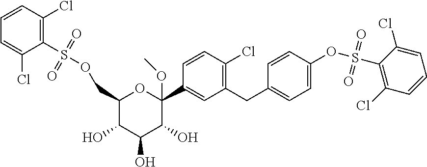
C1(COS(C2=C(Cl)C=CC=C2Cl)(=O)=O)C(O)C(O)C(O)C(C2=CC(CC3=CC=C(OS(C4=C(Cl)C=CC=C4Cl)(=O)=O)C=C3)=C(Cl)C=C2)(OC)O1
